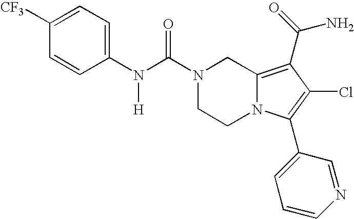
C1=C([CF3])C=CC(N(C(N2CCN3C(=C(C(N)=O)C(Cl)=C3C3=CC=CN=C3)C2)=O)[H])=C1
